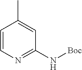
C1=CN=C(N[Boc])C=C1C
